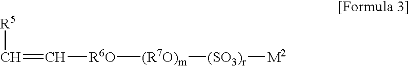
C(=C[R6O][(R7O)m][(SO3)r][M2])[R5]
